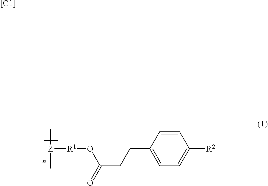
C[Z](C)[R1]OC(CCC1=CC=C([R2])C=C1)=O.[[C1]]
